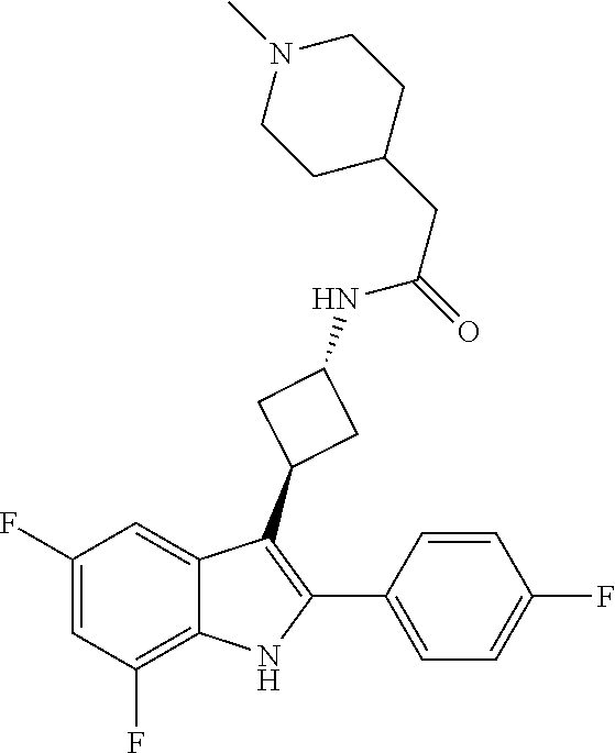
C1(F)=CC(F)=C2C(=C1)C(C1CC(NC(CC3CCN(C)CC3)=O)C1)=C(C1=CC=C(F)C=C1)N2
